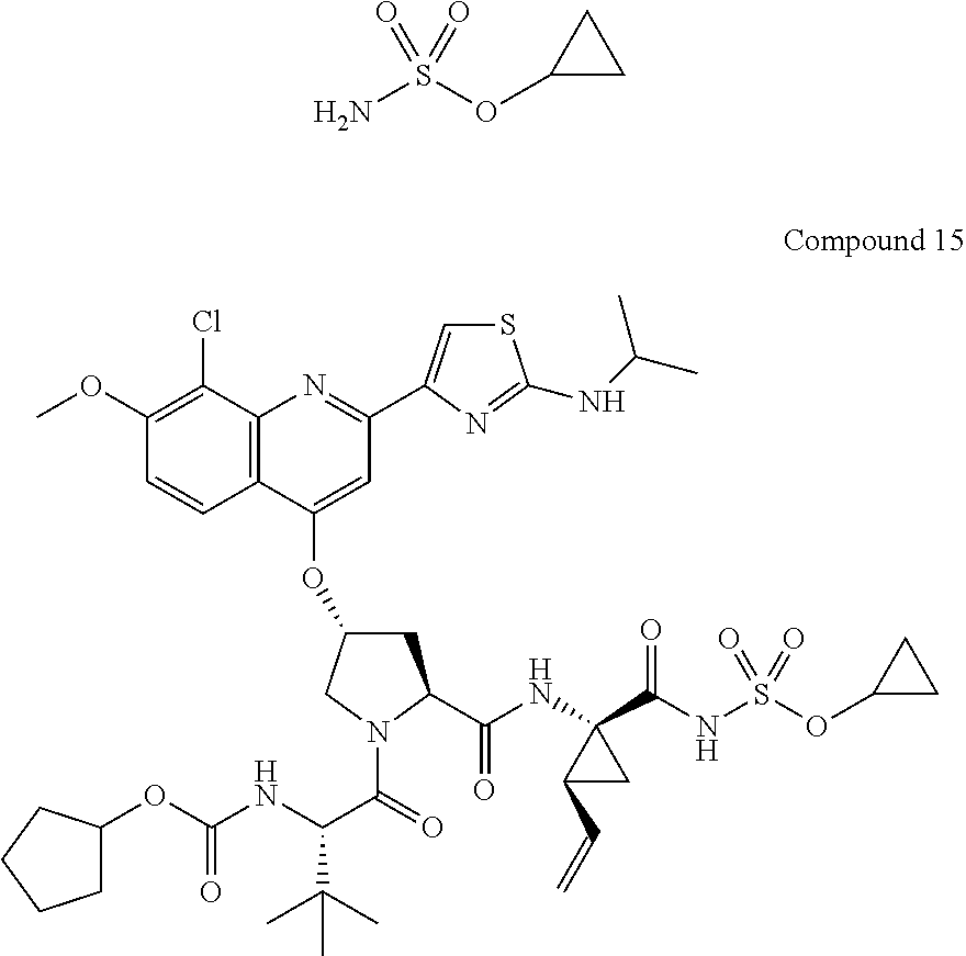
NS(OC1CC1)(=O)=O.C12=C(N=C(C3=CSC(NC(C)C)=N3)C=C1OC1CC(C(NC3(C(NS(=O)(=O)OC4CC4)=O)C(C=C)C3)=O)N(C(=O)C(NC(OC3CCCC3)=O)C(C)(C)C)C1)C(Cl)=C(OC)C=C2
